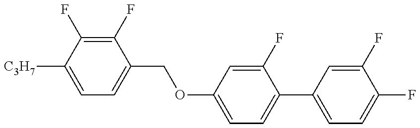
C1=C([C3H7])C(F)=C(F)C(COC2=CC=C(C3=CC=C(F)C(F)=C3)C(F)=C2)=C1
